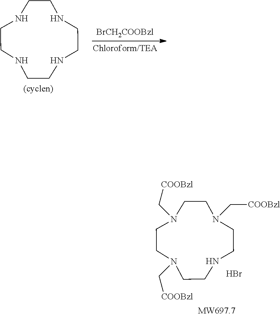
N1(C[COOBzl])CCN(C[COOBzl])CCN(C[COOBzl])CCNCC1.Br.N1CCNCCNCCNCC1.[BrCH2COOBzl]
